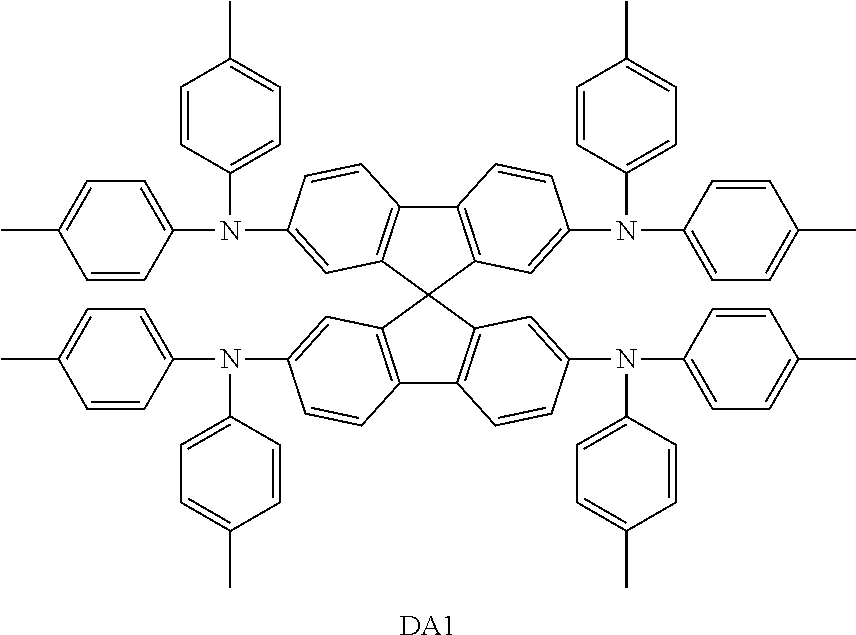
C12=C(C3(C4=C1C=CC(N(C1=CC=C(C)C=C1)C1=CC=C(C)C=C1)=C4)C1=C(C4=C3C=C(N(C3=CC=C(C)C=C3)C3=CC=C(C)C=C3)C=C4)C=CC(N(C3=CC=C(C)C=C3)C3=CC=C(C)C=C3)=C1)C=C(N(C1=CC=C(C)C=C1)C1=CC=C(C)C=C1)C=C2.[DA1]
